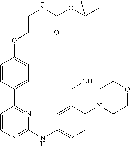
C1=CN=C(NC2=CC=C(N3CCOCC3)C(CO)=C2)N=C1C1=CC=C(OCCNC(=O)OC(C)(C)C)C=C1
